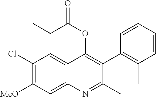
C1(Cl)=C([MeO])C=C2C(=C1)C(OC(=O)CC)=C(C1=C(C)C=CC=C1)C(C)=N2
